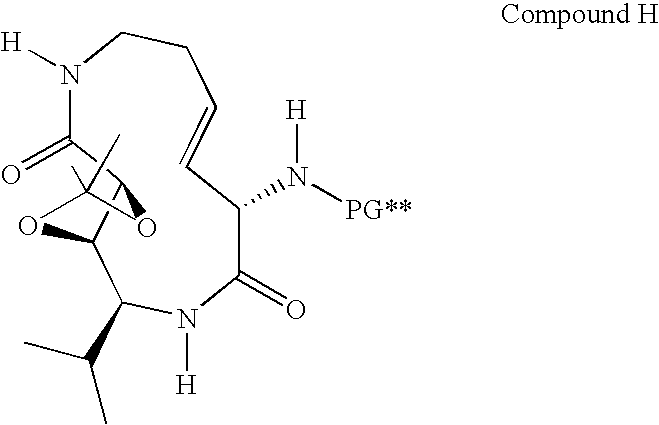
N1([H])CCC=CC(N([PG**])[H])C(=O)N([H])C(C(C)C)C2C(C1=O)OC(C)(C)O2
